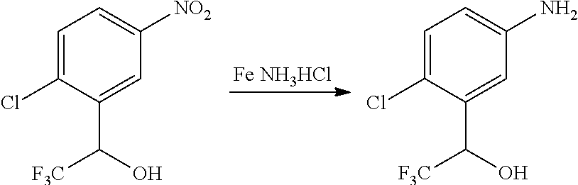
[Fe NH3HCl].C1=C(Cl)C(C(O)[F3C])=CC([NO2])=C1.C1=C(Cl)C(C(O)[F3C])=CC(N)=C1
